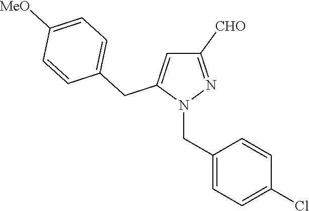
N1(CC2=CC=C(Cl)C=C2)N=C([CHO])C=C1CC1=CC=C([MeO])C=C1
